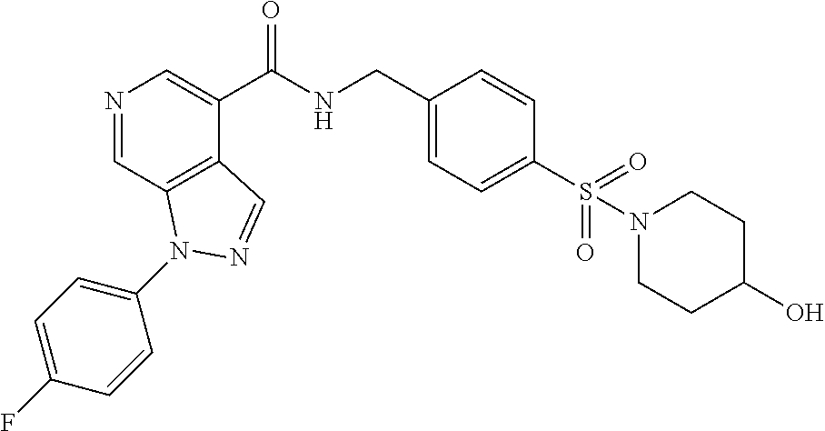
N1=CC2=C(C(C(NCC3=CC=C(S(N4CCC(O)CC4)(=O)=O)C=C3)=O)=C1)C=NN2C1=CC=C(F)C=C1
